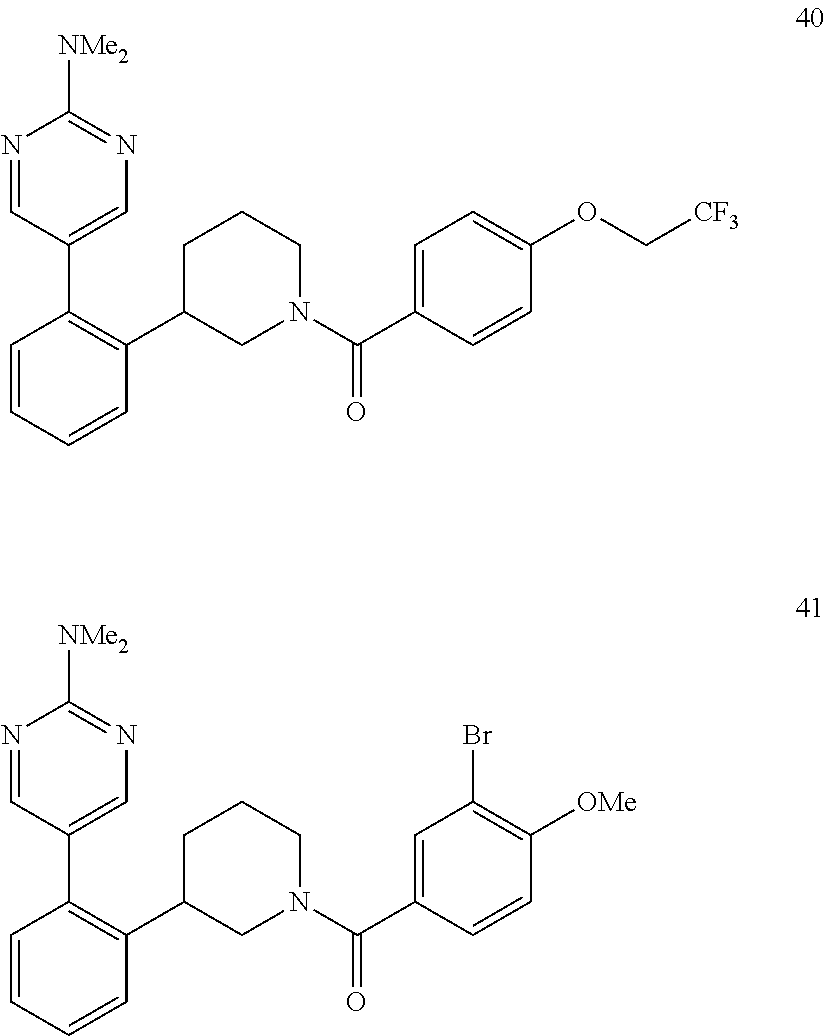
N1=CC(C2=C(C3CN(C(C4=CC=C(OC[CF3])C=C4)=O)CCC3)C=CC=C2)=CN=C1[NMe2].N1=CC(C2=C(C3CN(C(C4=CC(Br)=C([OMe])C=C4)=O)CCC3)C=CC=C2)=CN=C1[NMe2]
